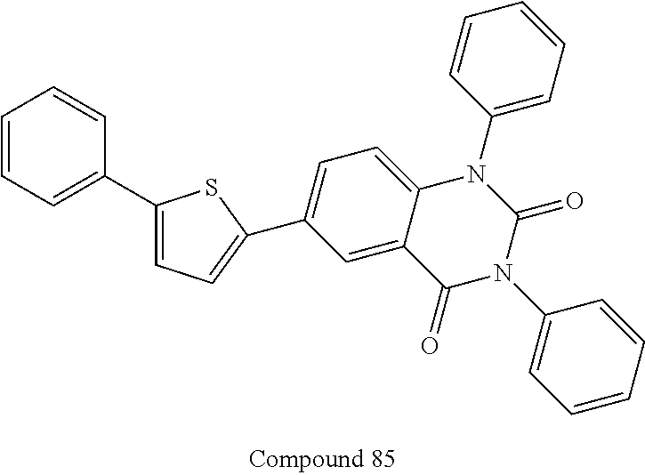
C1=CC=C(C2=CC=C(C3=CC=C4C(=C3)C(=O)N(C3=CC=CC=C3)C(=O)N4C3=CC=CC=C3)S2)C=C1
